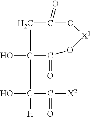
C1C(=O)O[X1]OC(=O)C1(O)C(O)(C(=O)[X2])[H]
